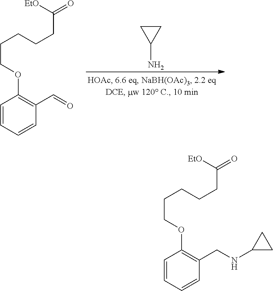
C1CC1N.O=CC1=C(OCCCCCC([EtO])=O)C=CC=C1.N(CC1=C(OCCCCCC([EtO])=O)C=CC=C1)C1CC1
